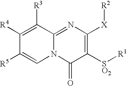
C1([R4])=C([R3])C2=NC([X][R2])=C([SO2][R1])C(=O)N2C=C1[R5]
